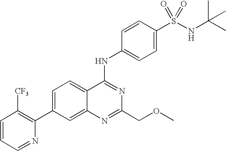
C1=CC=NC(C2=CC=C3C(=C2)N=C(COC)N=C3NC2=CC=C(S(NC(C)(C)C)(=O)=O)C=C2)=C1[CF3]
